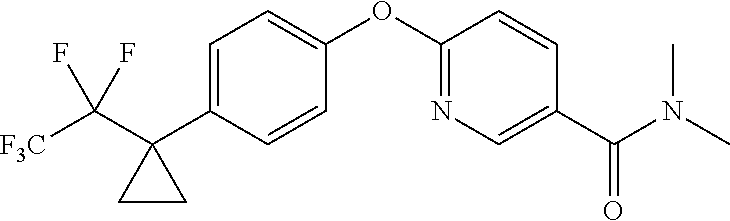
C1=C(C2(C([F3C])(F)F)CC2)C=CC(OC2=NC=C(C(N(C)C)=O)C=C2)=C1
